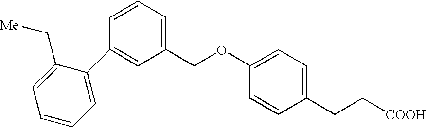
C1(C2=CC(COC3=CC=C(CC[COOH])C=C3)=CC=C2)=CC=CC=C1C[Me]
